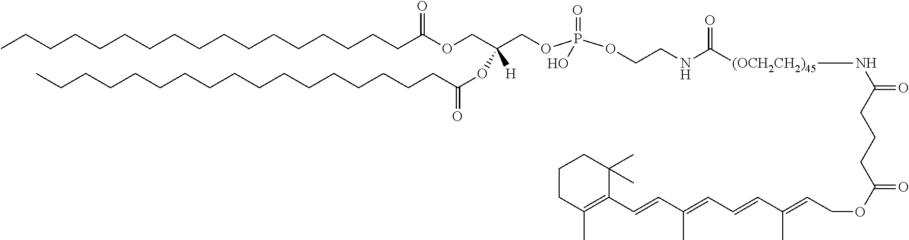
C(CCCCCCCCCCCCCCC(OCC(COP(OCCNC(=O)[(OCH2CH2)45]NC(CCCC(OCC=C(C=CC=C(C=CC1=C(C)CCCC1(C)C)C)C)=O)=O)(=O)O)(OC(CCCCCCCCCCCCCCCCC)=O)[H])=O)CC
